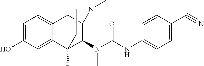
C1=C(O)C=C2C(=C1)CC1C(N(C(NC3=CC=C(C#N)C=C3)=O)C)C2(C)CCN1C
